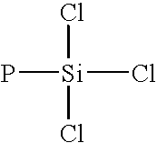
P[Si](Cl)(Cl)Cl
